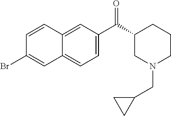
C1=CC2=CC(C(C3CN(CC4CC4)CCC3)=O)=CC=C2C=C1Br
